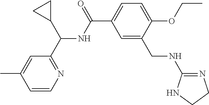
C1=C(C)C=CN=C1C(NC(=O)C1=CC=C(OCC)C(CNC2=NCCN2)=C1)C1CC1
